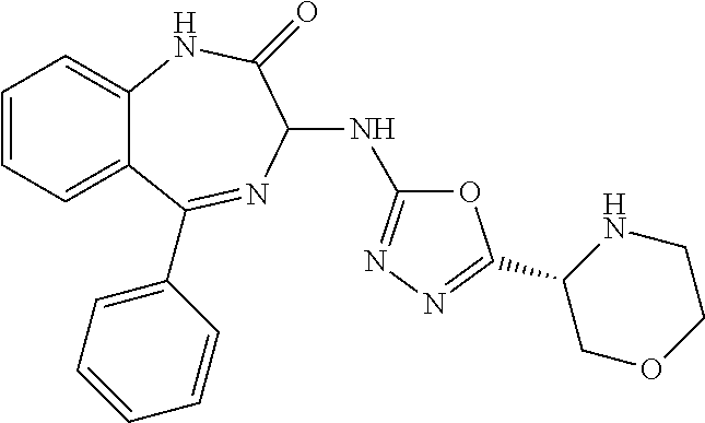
C1=CC=C2C(=C1)NC(=O)C(NC1=NN=C(C3COCCN3)O1)N=C2C1=CC=CC=C1
